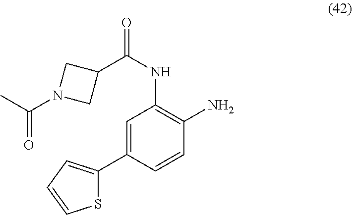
C1(C(NC2=C(N)C=CC(C3=CC=CS3)=C2)=O)CN(C(C)=O)C1
